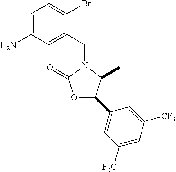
C1=C(N)C=C(CN2C(=O)OC(C3=CC([F3C])=CC([CF3])=C3)C2C)C(Br)=C1
